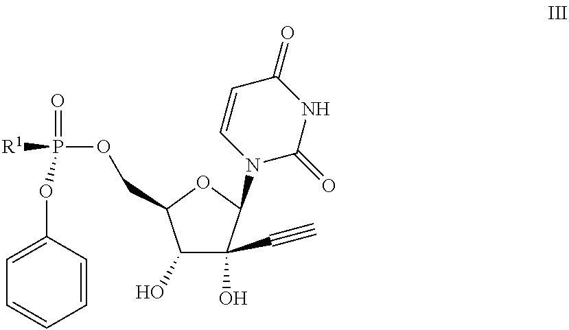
C1(OP([R1])(=O)OCC2C(O)C(O)(C#C)C(N3C=CC(=O)NC3=O)O2)=CC=CC=C1
